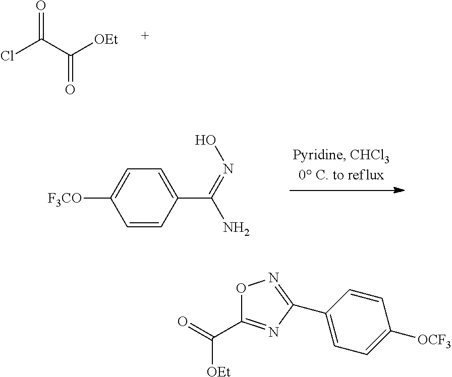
ClC(=O)C(=O)[OEt].C1=CC(C(N)=NO)=CC=C1[F3CO].O=C([OEt])C1=NC(C2=CC=C([OCF3])C=C2)=NO1
